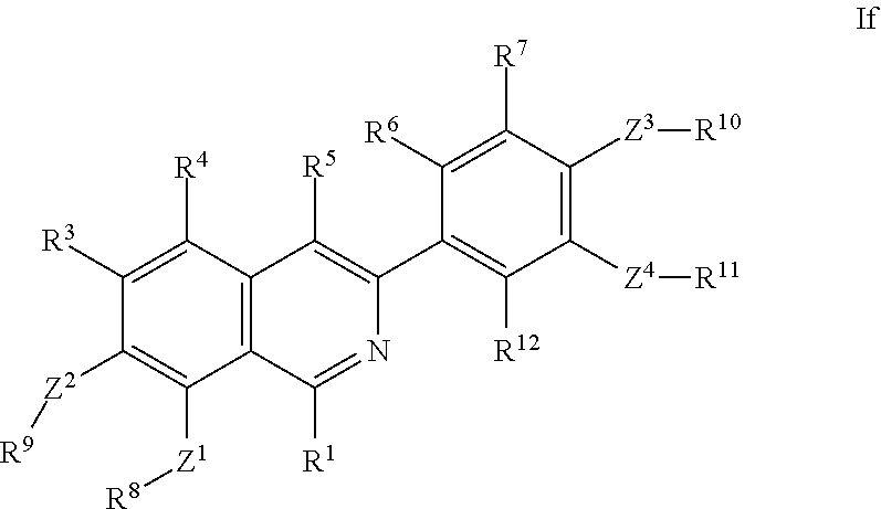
C12=C(C([R4])=C([R3])C([Z2][R9])=C1[Z1][R8])C([R5])=C(C1=C([R12])C([Z4][R11])=C([Z3][R10])C([R7])=C1[R6])N=C2[R1]
